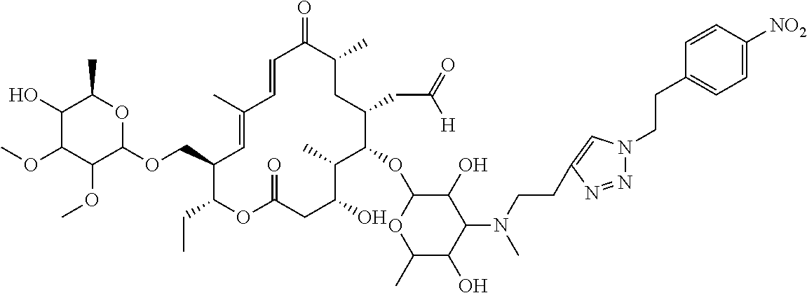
C1(O)C(OC)C(OC)C(OCC2C=C(C)C=CC(=O)C(C)CC(CC(=O)[H])C(OC3OC(C)C(O)C(N(C)CCC4=CN(CCC5=CC=C([NO2])C=C5)N=N4)C3O)C(C)C(O)CC(=O)OC2CC)OC1C
